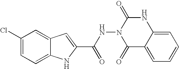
C12=CC=C(Cl)C=C1C=C(C(NN1C(=O)C3=CC=CC=C3NC1=O)=O)N2
